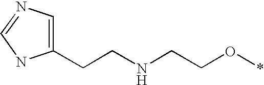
C1(CCNCCO*)=CN=CN1
